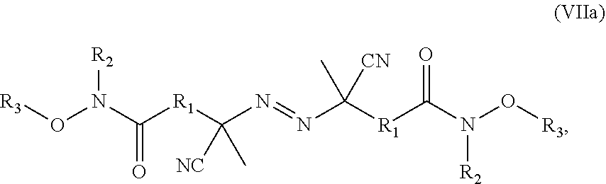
O(N(C([R1]C(N=NC([R1]C(N(O[R3])[R2])=O)(C)[CN])([NC])C)=O)[R2])[R3]
